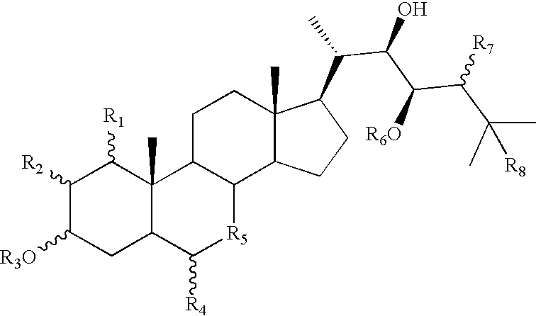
C1([R2])C([R3O])CC2C(C)(C1[R1])C1C([R5]C2[R4])C2C(C)(CC1)C(C(C(C([R6O])C(C(C)(C)[R8])[R7])O)C)CC2
